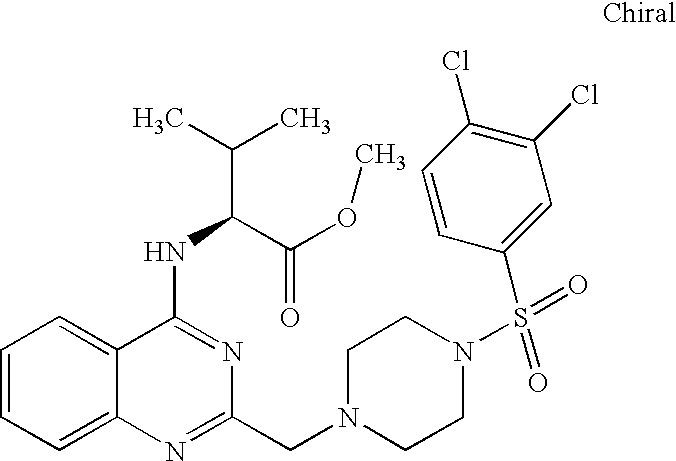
C1=CC=C2C(=C1)C(NC(C(C)C)C(OC)=O)=NC(CN1CCN(S(=O)(C3=CC(Cl)=C(Cl)C=C3)=O)CC1)=N2
